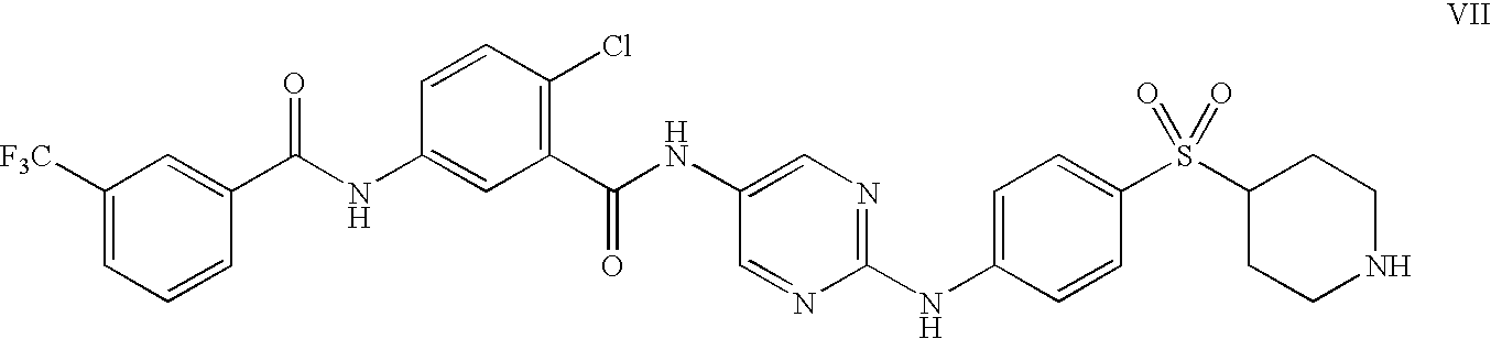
C1([F3C])=CC=CC(C(NC2=CC(C(NC3=CN=C(NC4=CC=C(S(C5CCNCC5)(=O)=O)C=C4)N=C3)=O)=C(Cl)C=C2)=O)=C1
